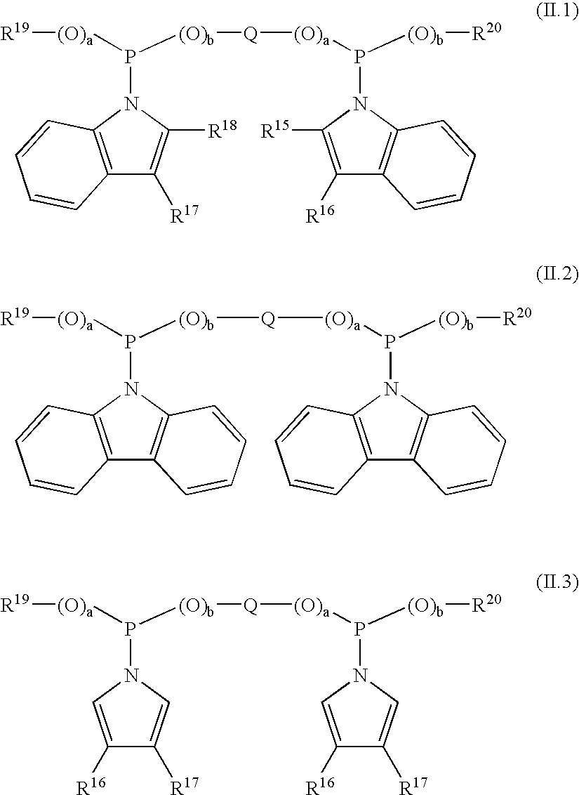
C12=C(N(P([(O)a][R19])[(O)b][Q][(O)a]P([(O)b][R20])N3C4=C(C([R16])=C3[R15])C=CC=C4)C([R18])=C1[R17])C=CC=C2.C12=C(N(P([(O)a][R19])[(O)b][Q][(O)a]P([(O)b][R20])N3C4=C(C5=C3C=CC=C5)C=CC=C4)C3=C1C=CC=C3)C=CC=C2.C1([R16])=CN(P([(O)a][R19])[(O)b][Q][(O)a]P([(O)b][R20])N2C=C([R17])C([R16])=C2)C=C1[R17]
